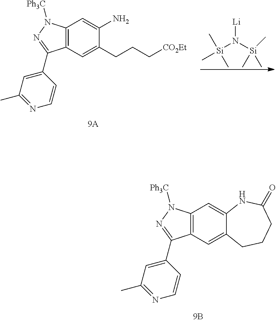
C12=C(C=C3C(=C1)NC(=O)CCC3)C(C1=CC(C)=NC=C1)=NN2[Ph3C].C12=C(C=C(CCC[CO2Et])C(N)=C1)C(C1=CC(C)=NC=C1)=NN2[Ph3C].[Li]N([Si](C)(C)C)[Si](C)(C)C
